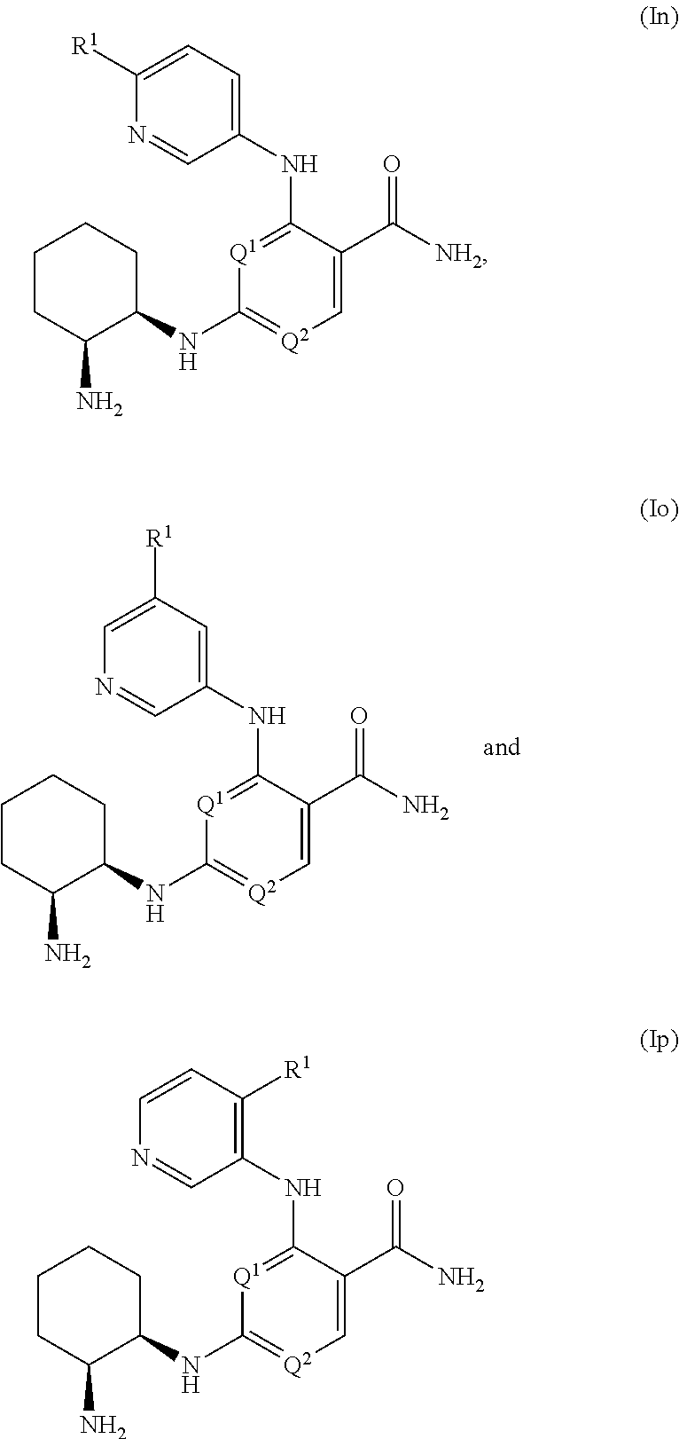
N1=CC(NC2=[Q1]C(NC3CCCCC3N)=[Q2]C=C2C([NH2])=O)=CC=C1[R1].N1=CC(NC2=[Q1]C(NC3CCCCC3N)=[Q2]C=C2C(N)=O)=C([R1])C=C1.N1=CC(NC2=[Q1]C(NC3CCCCC3N)=[Q2]C=C2C(N)=O)=CC([R1])=C1
